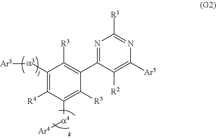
N1=C(C2=C([R3])C([a3][Ar3])=C([R4])C([a4][Ar4])=C2[R5])C([R2])=C([Ar5])N=C1[R1]
